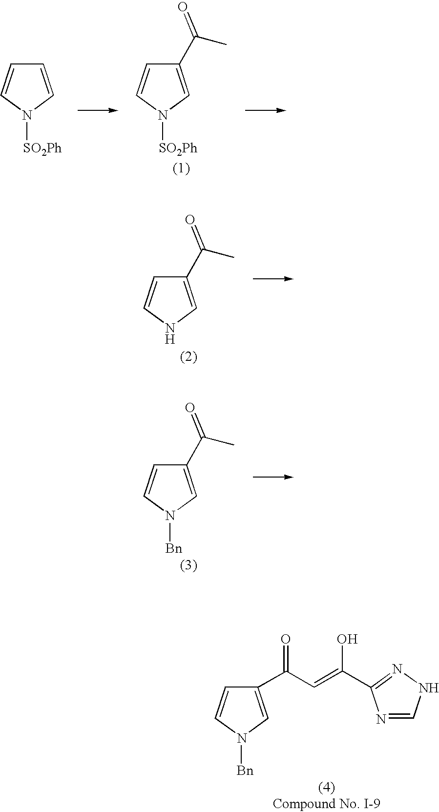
C1=CN([SO2Ph])C=C1.C1(C(C)=O)=CN([SO2Ph])C=C1.C1(C(C)=O)=CNC=C1.C1(C(C)=O)=CN([Bn])C=C1.C1(C(C=C(O)C2=NNC=N2)=O)=CN([Bn])C=C1
